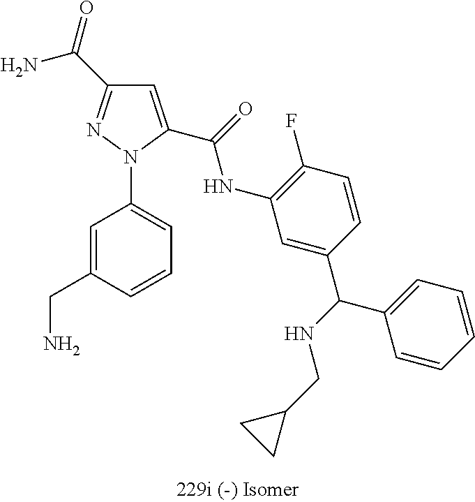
C1=C(CN)C=CC=C1N1C(C(NC2=C(F)C=CC(C(C3=CC=CC=C3)NCC3CC3)=C2)=O)=CC(C(N)=O)=N1
